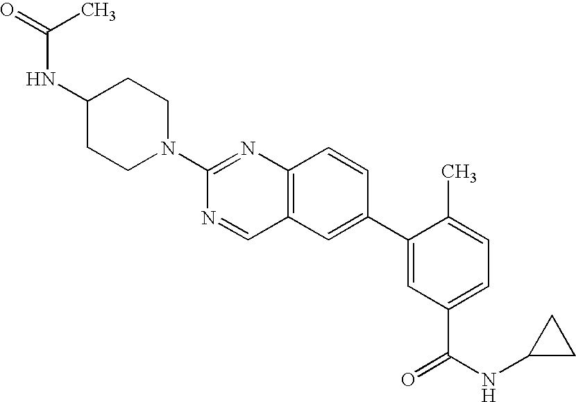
N1(C2=NC3=C(C=N2)C=C(C2=CC(C(NC4CC4)=O)=CC=C2C)C=C3)CCC(NC(=O)C)CC1
